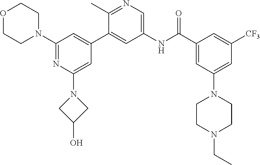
C1(N2CCOCC2)=NC(N2CC(O)C2)=CC(C2=CC(NC(C3=CC(N4CCN(CC)CC4)=CC([CF3])=C3)=O)=CN=C2C)=C1
